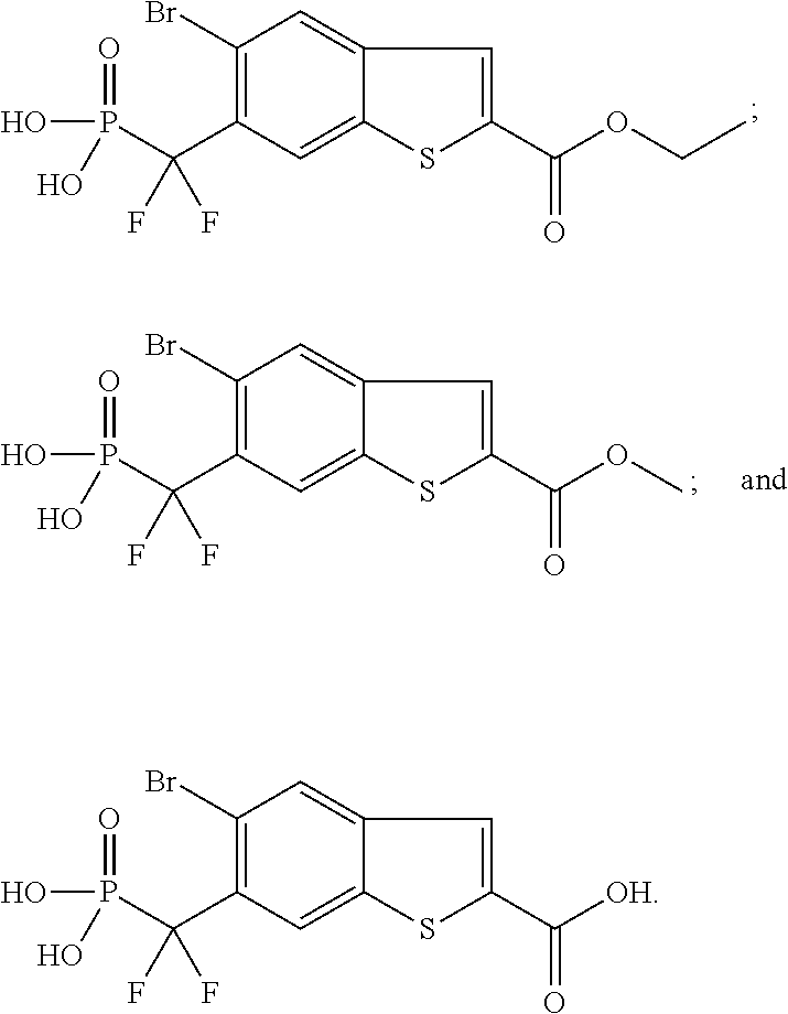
C1(Br)=C(C(P(O)(=O)O)(F)F)C=C2C(=C1)C=C(C(OCC)=O)S2.C1(Br)=C(C(P(O)(=O)O)(F)F)C=C2C(=C1)C=C(C(OC)=O)S2.C1(Br)=C(C(P(O)(=O)O)(F)F)C=C2C(=C1)C=C(C([OH])=O)S2
